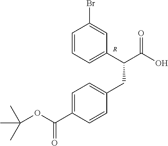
C1=CC=C(C(C(=O)O)CC2=CC=C(C(OC(C)(C)C)=O)C=C2)C=C1Br.[R]
